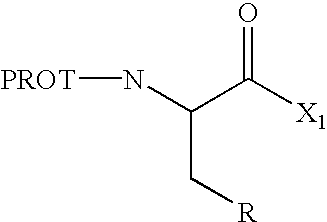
C(C[R])(N[PROT])C([X1])=O
